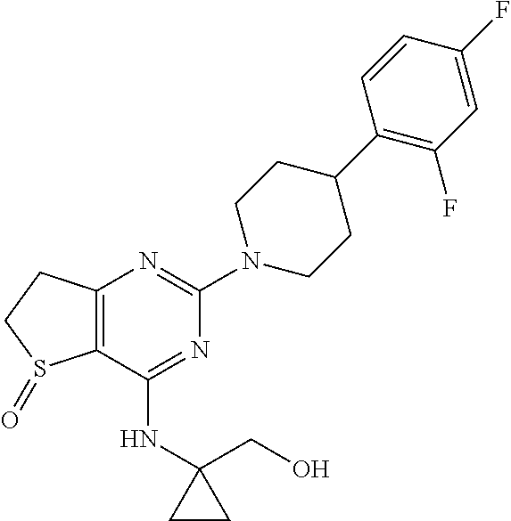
C12=C(C(NC3(CO)CC3)=NC(N3CCC(C4=C(F)C=C(F)C=C4)CC3)=N1)S(=O)CC2
